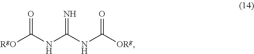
[RgO]C(NC(NC([ORg])=O)=N)=O
